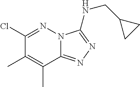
C12=NN=C(NCC3CC3)N1N=C(Cl)C(C)=C2C
